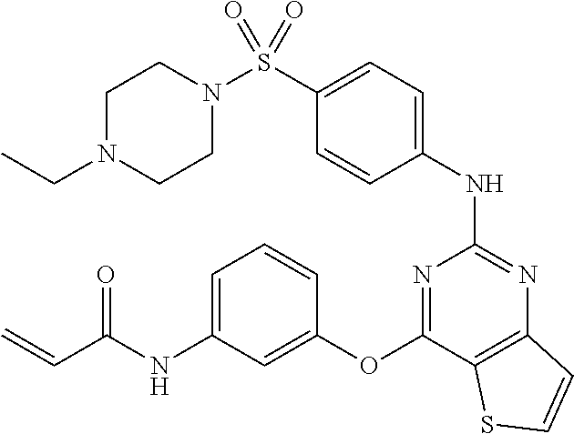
S(C1=CC=C(NC2=NC3=C(C(OC4=CC(NC(C=C)=O)=CC=C4)=N2)SC=C3)C=C1)(N1CCN(CC)CC1)(=O)=O
